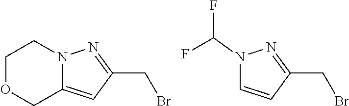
C1OCC2=CC(CBr)=NN2C1.C1=CC(CBr)=NN1C(F)F
